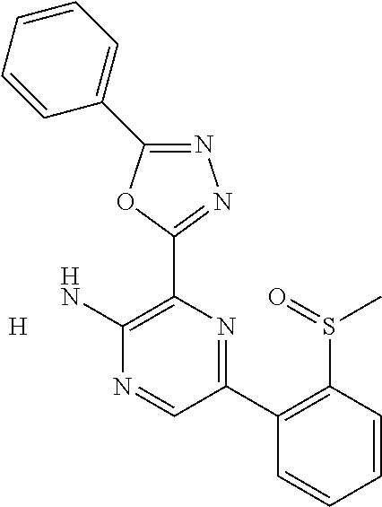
[H].N1=C(C2=CC=CC=C2)OC(C2=C(N)N=CC(C3=C(S(C)=O)C=CC=C3)=N2)=N1
